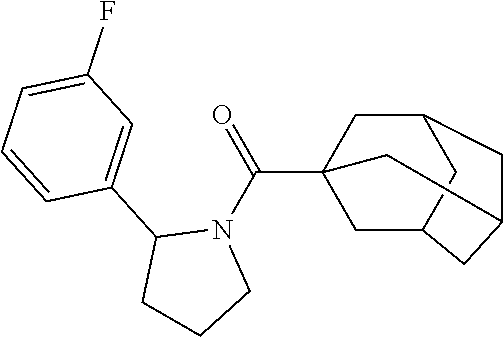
C1C2CC3CC1(C(=O)N1C(C4=CC(F)=CC=C4)CCC1)CC(C2)C3
